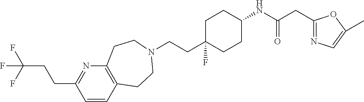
C1=CC2=C(N=C1CCC(F)(F)F)CCN(CCC1(F)CCC(NC(CC3=NC=C(C)O3)=O)CC1)CC2
